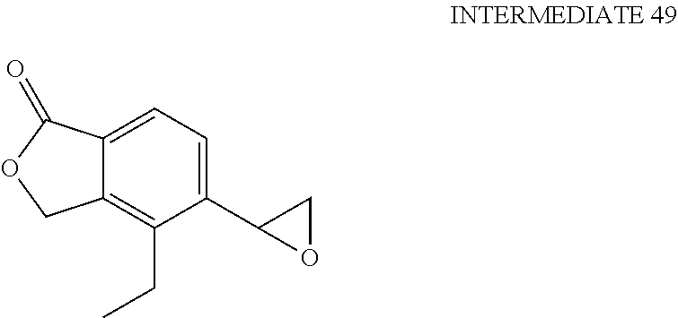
C1(C2OC2)=CC=C2C(=C1CC)COC2=O
